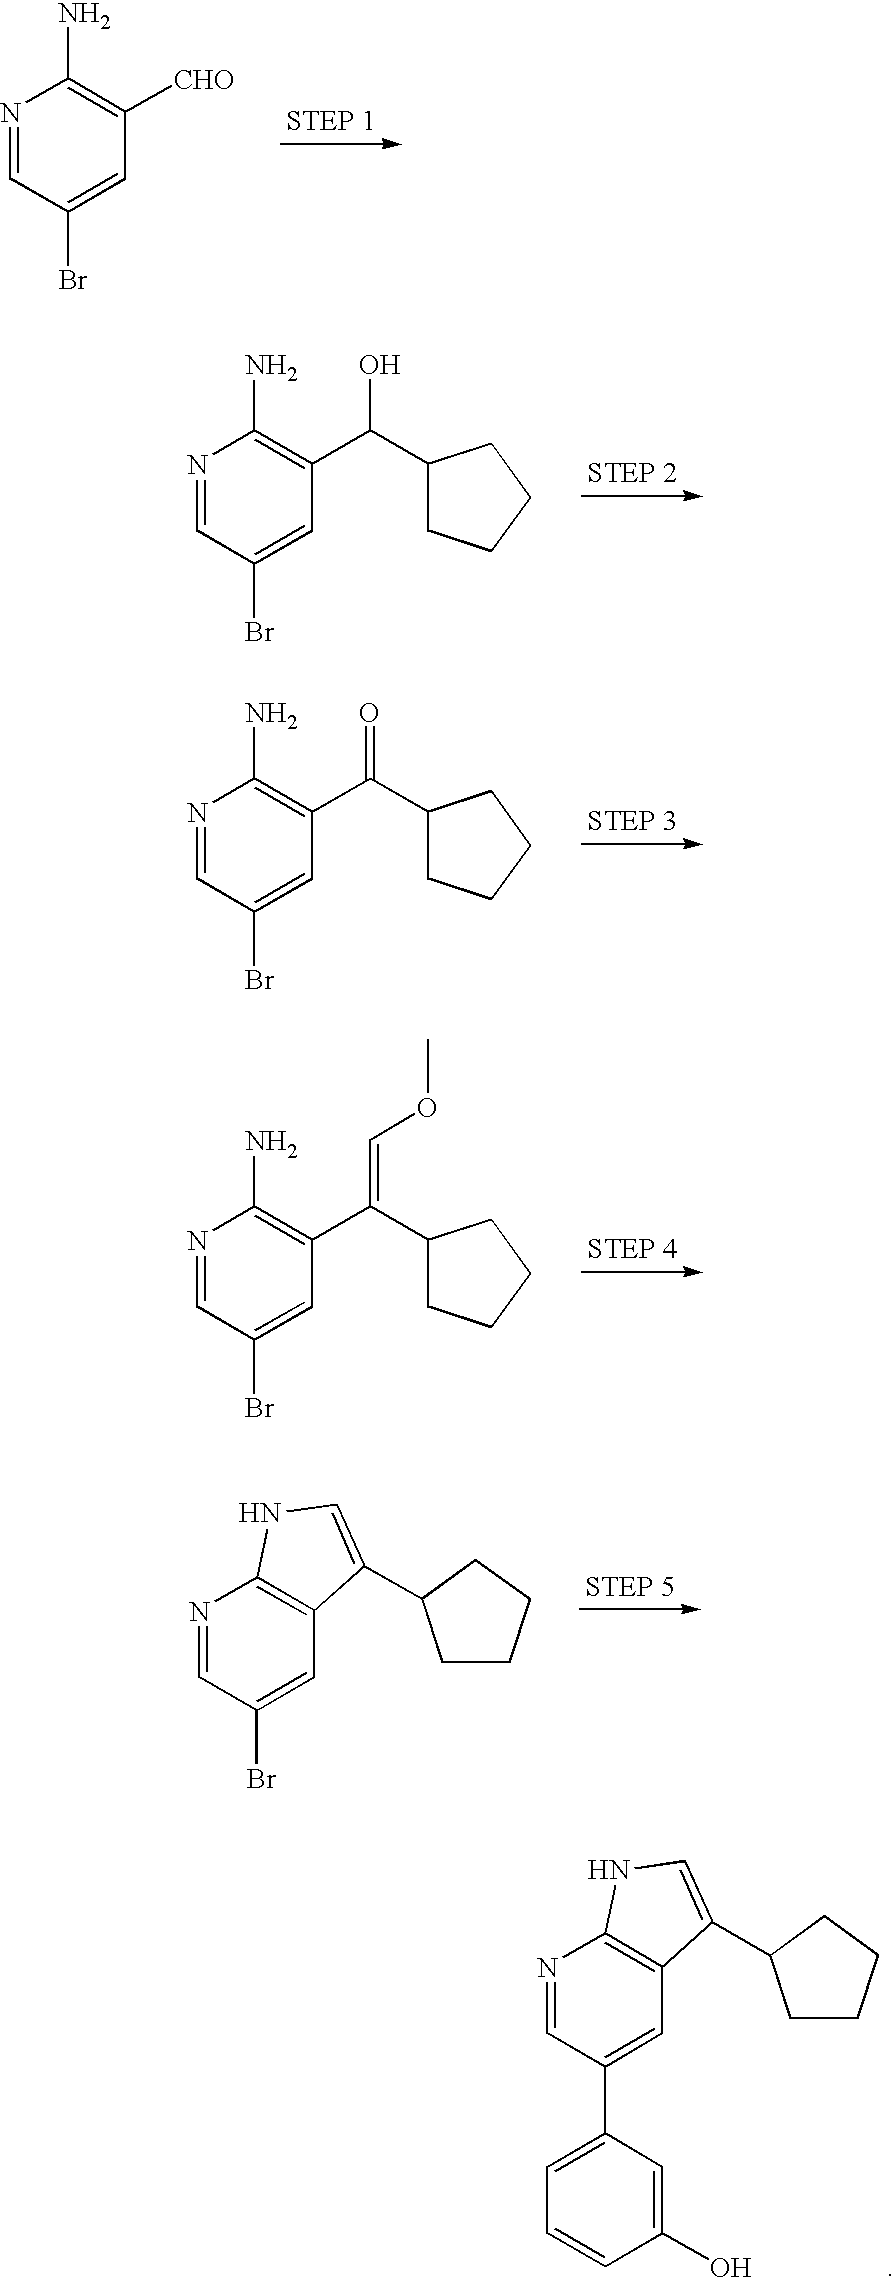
N1=CC(Br)=CC([CHO])=C1N.N1=CC(Br)=CC(C(C2CCCC2)O)=C1N.N1=CC(Br)=CC(C(C2CCCC2)=O)=C1N.N1=CC(Br)=CC(C(C2CCCC2)=COC)=C1N.BrC1=CC2=C(N=C1)NC=C2C1CCCC1.C1(C2=CC3=C(N=C2)NC=C3C2CCCC2)=CC=CC(O)=C1
